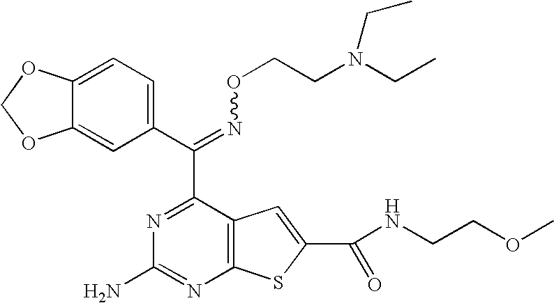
C(=NOCCN(CC)CC)(C1=NC(N)=NC2=C1C=C(C(NCCOC)=O)S2)C1=CC=C2C(=C1)OCO2
